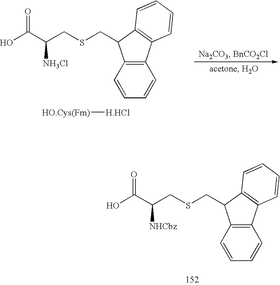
OC(C(CSCC1C2=C(C3=C1C=CC=C3)C=CC=C2)[NH3Cl])=O.[HO.Cys(Fm)][H.HCl].OC(C(CSCC1C2=C(C3=C1C=CC=C3)C=CC=C2)[NHCbz])=O
